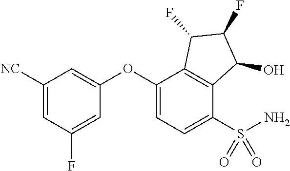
C1([NC])=CC(F)=CC(OC2=CC=C(S(N)(=O)=O)C3=C2C(F)C(F)C3O)=C1
